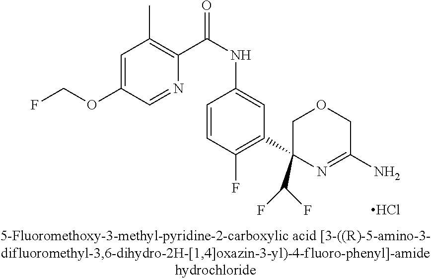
Cl.C1(C2(C(F)F)N=C(N)COC2)=C(F)C=CC(NC(C2=C(C)C=C(OCF)C=N2)=O)=C1
